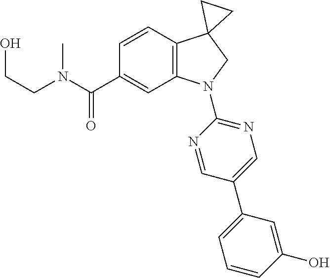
C1=C(C2=CN=C(N3C4=C(C=CC(C(N(C)CCO)=O)=C4)C4(C3)CC4)N=C2)C=C(O)C=C1
